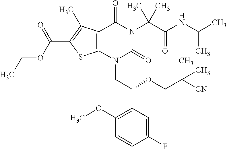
C12=C(C(C)=C(C(OCC)=O)S1)C(=O)N(C(C(=O)NC(C)C)(C)C)C(=O)N2CC(C1=C(OC)C=CC(F)=C1)OCC([CN])(C)C
